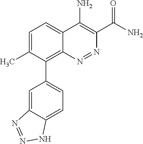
C1=C(C)C(C2=CC=C3C(=C2)N=NN3)=C2C(=C1)C(N)=C(C(N)=O)N=N2
